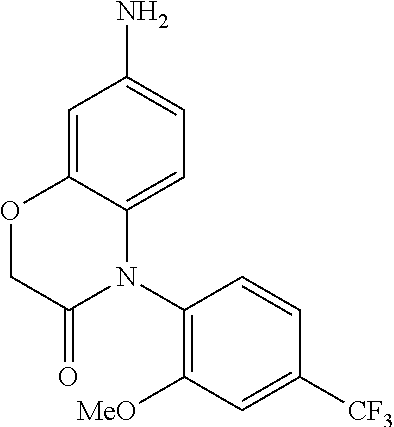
C1=C2C(=CC=C1N)N(C1=C([MeO])C=C([CF3])C=C1)C(=O)CO2
